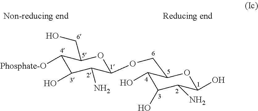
C1([Phosphate-O])C(O)C(N)C(OCC2C(O)C(O)C(N)C(O)O2)OC1CO
